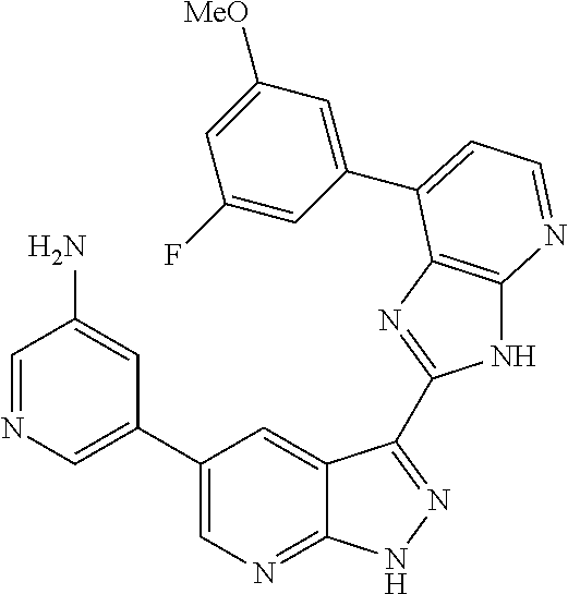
C1(C2=CN=CC(N)=C2)=CN=C2C(=C1)C(C1=NC3=C(N1)N=CC=C3C1=CC([MeO])=CC(F)=C1)=NN2
